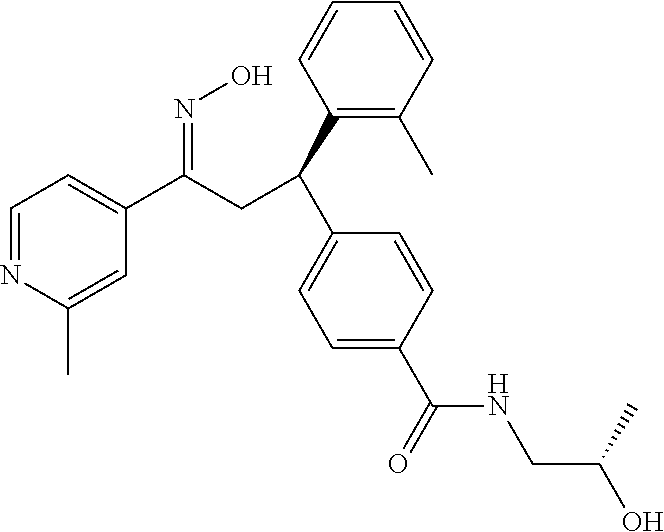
C1=NC(C)=CC(C(CC(C2=C(C)C=CC=C2)C2=CC=C(C(NCC(O)C)=O)C=C2)=NO)=C1
